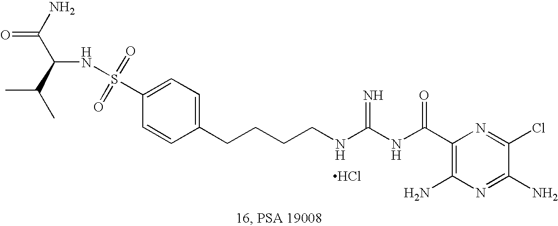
NC(C(NS(C1=CC=C(CCCCNC(NC(C2=C(N)N=C(N)C(Cl)=N2)=O)=N)C=C1)(=O)=O)C(C)C)=O.Cl
